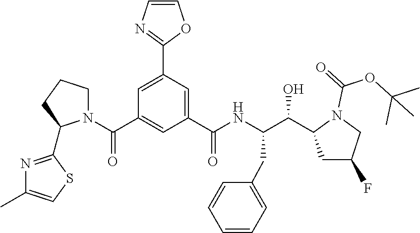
C1(C(NC(C(O)C2CC(F)CN2C(=O)OC(C)(C)C)CC2=CC=CC=C2)=O)=CC(C2=NC=CO2)=CC(C(N2CCCC2C2=NC(C)=CS2)=O)=C1
